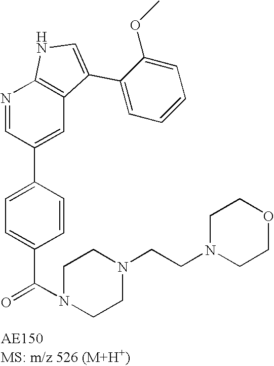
N1=CC(C2=CC=C(C(=O)N3CCN(CCN4CCOCC4)CC3)C=C2)=CC2=C1NC=C2C1=CC=CC=C1OC
